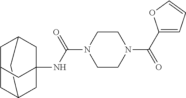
C12CC3CC(CC(NC(N4CCN(C(C5=CC=CO5)=O)CC4)=O)(C3)C1)C2
